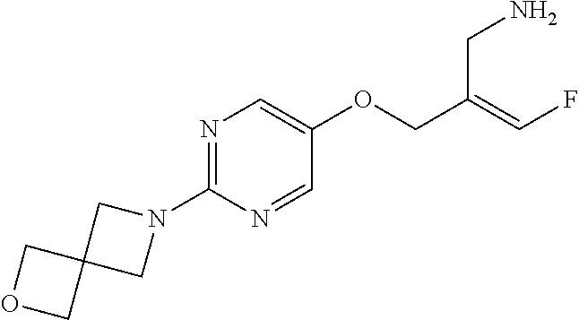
N1(C2=NC=C(OCC(=CF)CN)C=N2)CC2(C1)COC2
